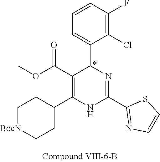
C1(F)=C(Cl)C(C2N=C(C3=NC=CS3)NC(C3CC[BocN]CC3)=C2C(OC)=O)=CC=C1
